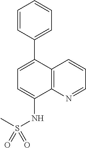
C1=CC=C(C2=CC=C(NS(=O)(C)=O)C3=C2C=CC=N3)C=C1
